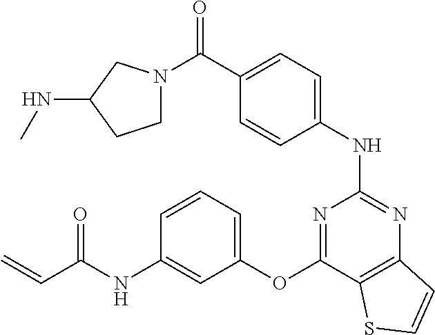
C(C1=CC=C(NC2=NC3=C(C(OC4=CC=CC(NC(C=C)=O)=C4)=N2)SC=C3)C=C1)(N1CCC(NC)C1)=O
